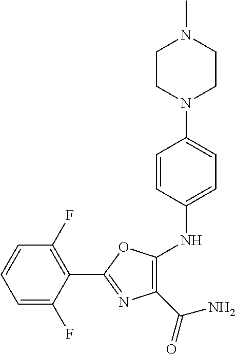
C1(C2=NC(C(N)=O)=C(NC3=CC=C(N4CCN(C)CC4)C=C3)O2)=C(F)C=CC=C1F
